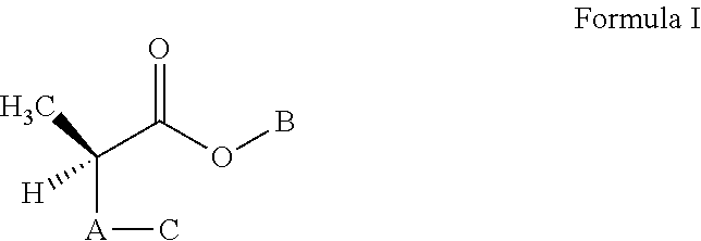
O=C(OB)C([A]C)(C)[H]
